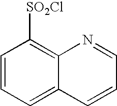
C1=CC=C2C(=C1[SO2Cl])N=CC=C2
